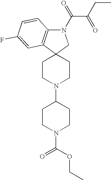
C1CN(C2CCN(C(OCC)=O)CC2)CCC12CN(C(C(CC)=O)=O)C1=C2C=C(F)C=C1
